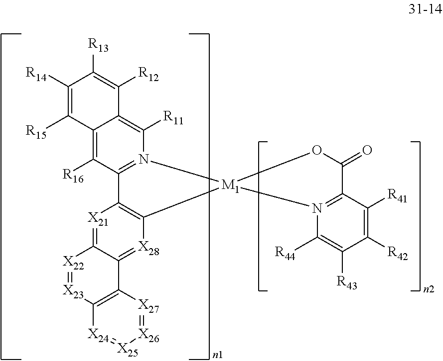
[X21]1=C2C(=[X28]C3=C1C1=N(C([R11])=C4C(=C1[R16])C([R15])=C([R14])C([R13])=C4[R12])[M1]31N3=C(C([R41])=C([R42])C([R43])=C3[R44])C(=O)O1)C1=C([X23]=[X22]2)[X24]=[X25][X26]=[X27]1
